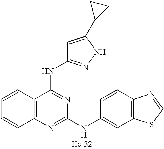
C12=C(N=C(NC3=CC4=C(C=C3)N=CS4)N=C1NC1=NNC(C3CC3)=C1)C=CC=C2
